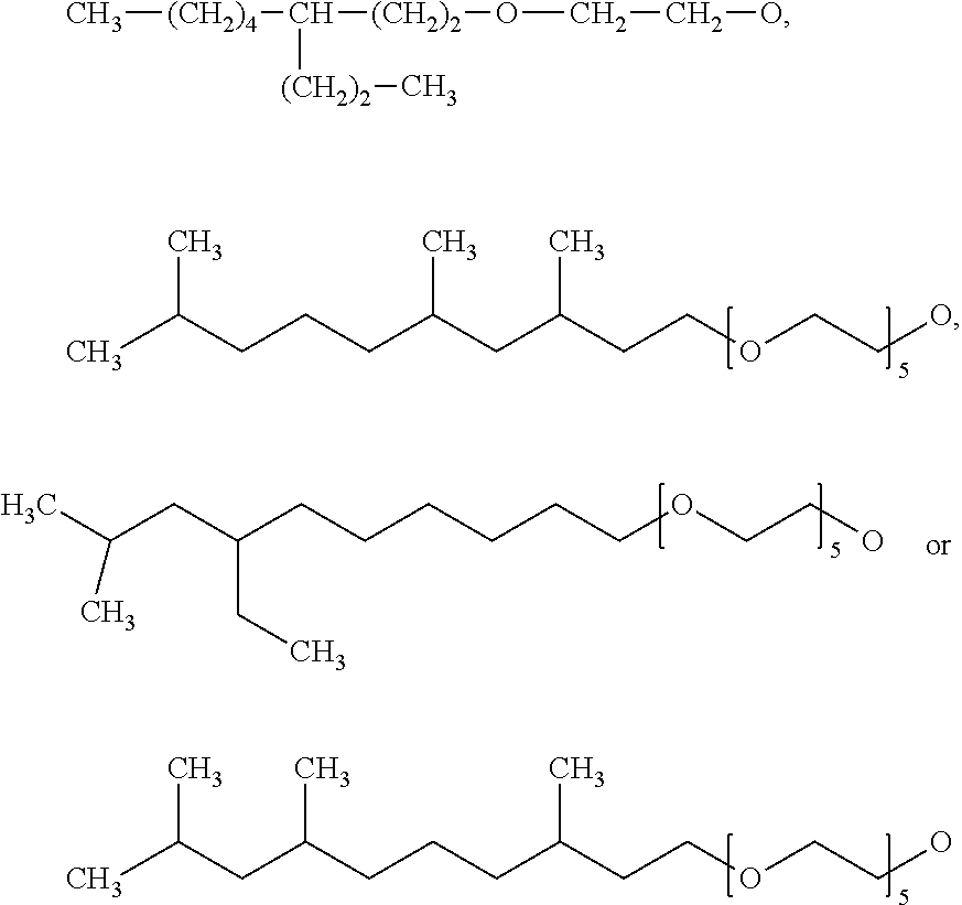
CC(CCCC(CC(CCOCCO)C)C)C.CC(CC(CCCCCCOCCO)CC)C.CC(CC(CCCC(CCOCCO)C)C)C.C[(CH2)4]C([(CH2)2]OCCO)[(CH2)2]C
